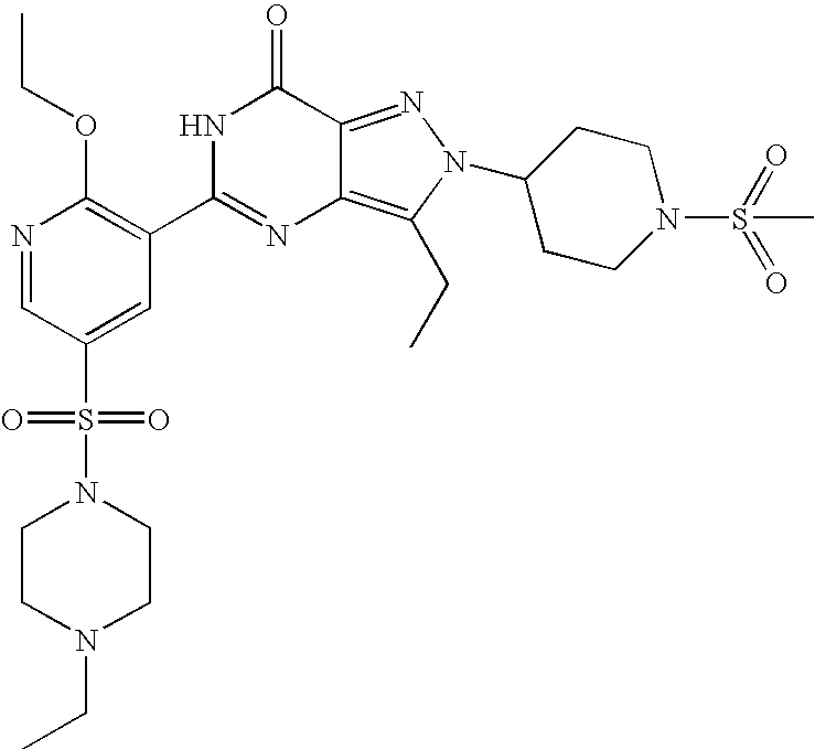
C1CN(CC)CCN1S(C1=CC(C2=NC3=C(CC)N(C4CCN(S(=O)(=O)C)CC4)N=C3C(=O)N2)=C(OCC)N=C1)(=O)=O
